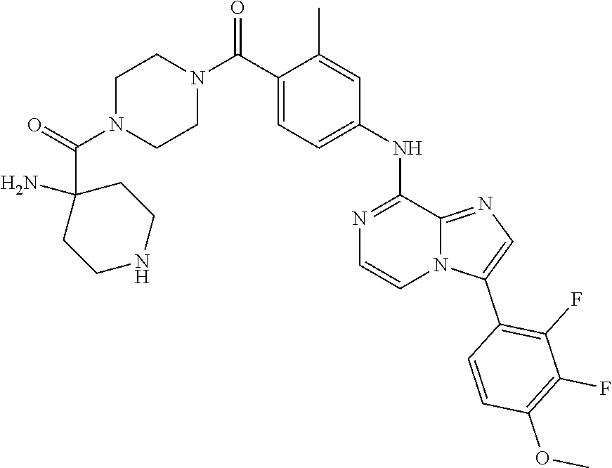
C1(C(N2CCN(C(C3(N)CCNCC3)=O)CC2)=O)=CC=C(NC2=NC=CN3C2=NC=C3C2=C(F)C(F)=C(OC)C=C2)C=C1C
